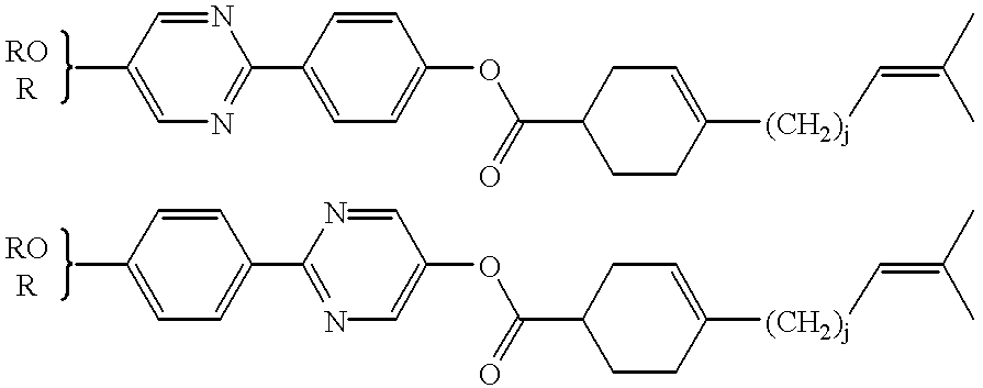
CC1=CN=C(C2=CC=C(OC(C3CCC([(CH2)j]C=C(C)C)=CC3)=O)C=C2)N=C1.CC1=CC=C(C2=NC=C(OC(C3CCC([(CH2)j]C=C(C)C)=CC3)=O)C=N2)C=C1
